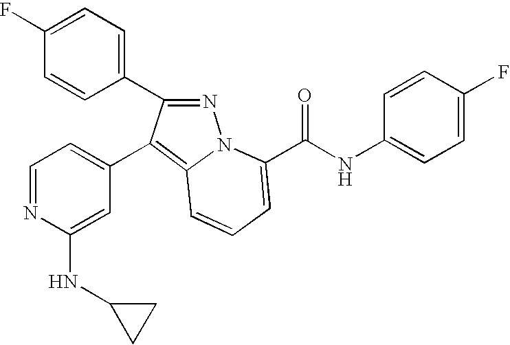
C1(F)=CC=C(C2=NN3C(=C2C2=CC=NC(NC4CC4)=C2)C=CC=C3C(NC2=CC=C(F)C=C2)=O)C=C1
